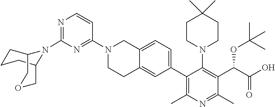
N1=C(N2C3CCCC2COC3)N=C(N2CCC3=CC(C4=C(C)N=C(C)C(C(C(O)=O)OC(C)(C)C)=C4N4CCC(C)(C)CC4)=CC=C3C2)C=C1
